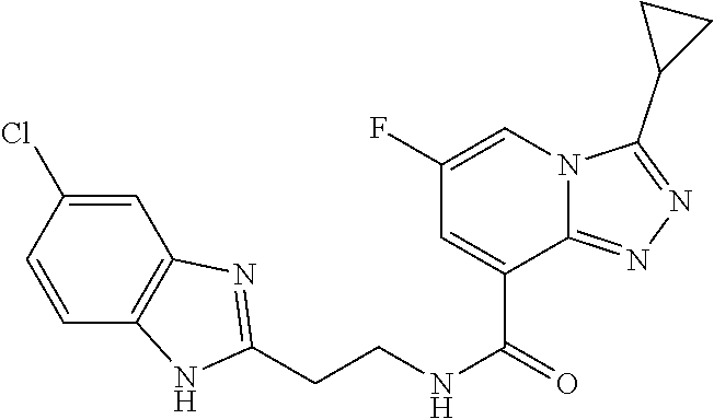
C1=C(Cl)C=CC2=C1N=C(CCNC(=O)C1=CC(F)=CN3C1=NN=C3C1CC1)N2
